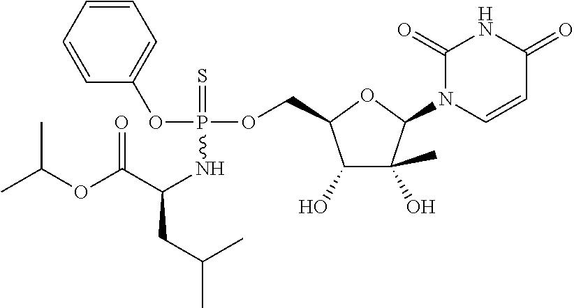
C1=CC=CC=C1OP(NC(C(OC(C)C)=O)CC(C)C)(OCC1C(O)C(C)(O)C(N2C=CC(=O)NC2=O)O1)=S
